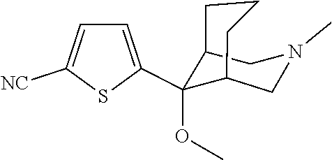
C1(OC)(C2=CC=C([NC])S2)C2CCCC1CN(C)C2
